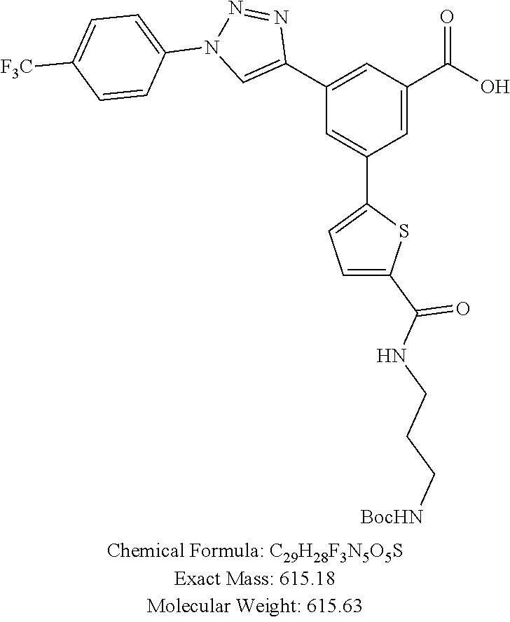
C1=C(C(O)=O)C=C(C2=CN(C3=CC=C([F3C])C=C3)N=N2)C=C1C1=CC=C(C(NCCC[BocHN])=O)S1
